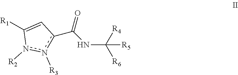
[R1]C1=Cc(C(=O)NC([R4])([R6])[R5])n([R3])n1[R2]
